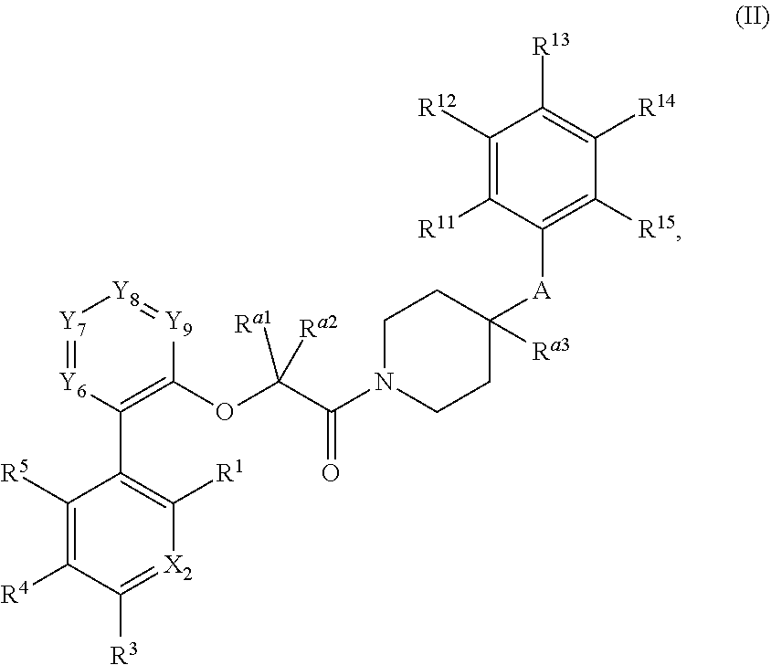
C1([R5])=C([R4])C([R3])=[X2]C([R1])=C1C1=C(OC(C(=O)N2CCC([A]C3=C([R15])C([R14])=C([R13])C([R12])=C3[R11])([Ra3])CC2)([Ra2])[Ra1])[Y9]=[Y8][Y7]=[Y6]1
